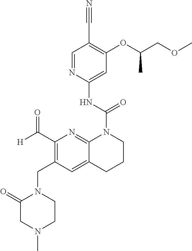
C1=NC(NC(=O)N2C3=NC(C([H])=O)=C(CN4C(=O)CN(C)CC4)C=C3CCC2)=CC(OC(COC)C)=C1C#N
